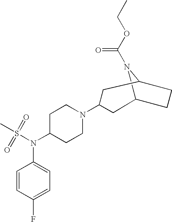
C12N(C(OCC)=O)C(CC1)CC(N1CCC(N(S(C)(=O)=O)C3=CC=C(F)C=C3)CC1)C2
